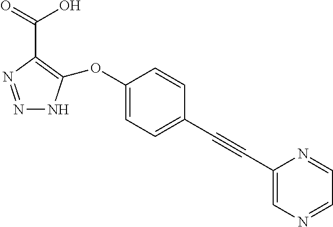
N1=NC(C(O)=O)=C(OC2=CC=C(C#CC3=CN=CC=N3)C=C2)N1
